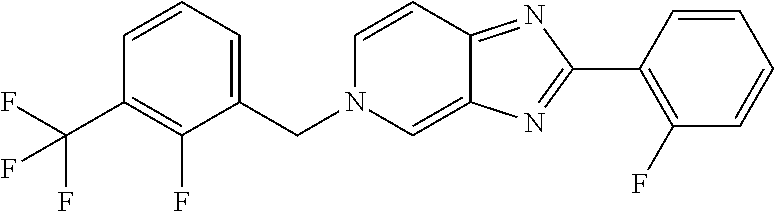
C1=CC=C(CN2C=C3C(=NC(C4=C(F)C=CC=C4)=N3)C=C2)C(F)=C1C(F)(F)F
